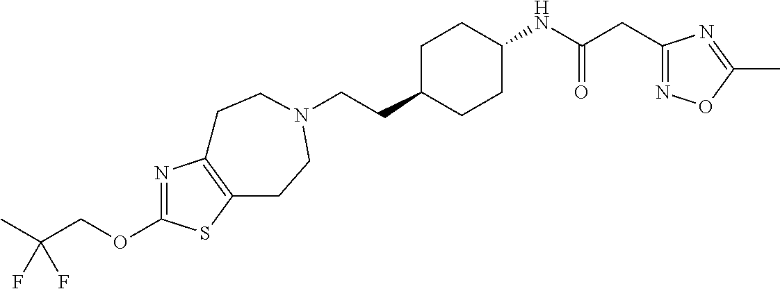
N1=C(OCC(C)(F)F)SC2=C1CCN(CCC1CCC(NC(CC3=NOC(C)=N3)=O)CC1)CC2
